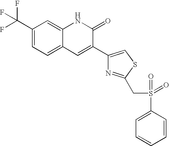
C1(C(F)(F)F)=CC=C2C(=C1)NC(=O)C(C1=CSC(CS(=O)(=O)C3=CC=CC=C3)=N1)=C2
